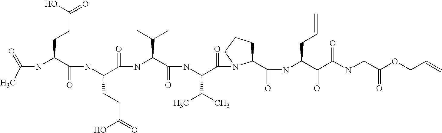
CC(=O)NC(C(NC(C(NC(C(NC(C(=O)N1C(C(NC(C(C(NCC(OCC=C)=O)=O)=O)CC=C)=O)CCC1)C(C)C)=O)C(C)C)=O)CCC(O)=O)=O)CCC(=O)O
